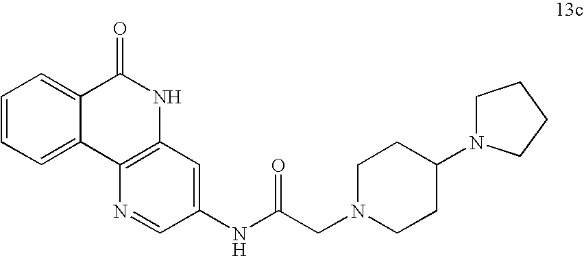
C1=C2C(=CC=C1)C(=O)NC1=C2N=CC(NC(CN2CCC(N3CCCC3)CC2)=O)=C1
